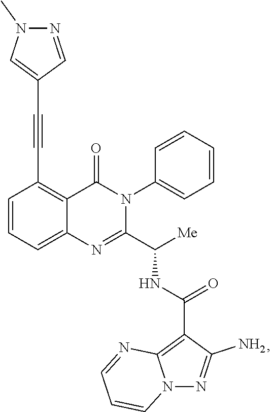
C1=CC=C2C(=C1C#CC1=CN(C)N=C1)C(=O)N(C1=CC=CC=C1)C(C([Me])NC(=O)C1=C3N(N=C1N)C=CC=N3)=N2
